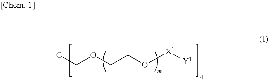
CCOCCO[X1][Y1]
